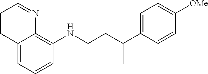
C1=CC=C2C(=C1NCCC(C1=CC=C([OMe])C=C1)C)N=CC=C2
